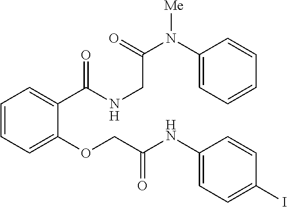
C1=CC=C(OCC(NC2=CC=C(I)C=C2)=O)C(C(=O)NCC(N(C2=CC=CC=C2)[Me])=O)=C1
